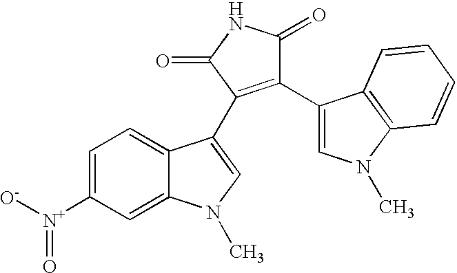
C1=C([N+]([O-])=O)C=C2C(=C1)C(C1=C(C3=CN(C)C4=C3C=CC=C4)C(=O)NC1=O)=CN2C
